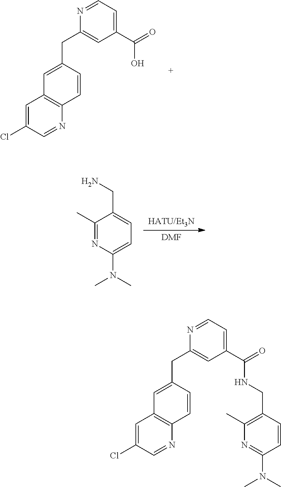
C1=C(Cl)C=NC2=C1C=C(CC1=CC(C(=O)O)=CC=N1)C=C2.C1(C)=NC(N(C)C)=CC=C1CN.[DMF].C1=C(Cl)C=NC2=C1C=C(CC1=CC(C(=O)NCC3=C(C)N=C(N(C)C)C=C3)=CC=N1)C=C2
